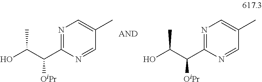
OC(C(C1=NC=C(C)C=N1)[OiPr])C.OC(C(C1=NC=C(C)C=N1)[OiPr])C
